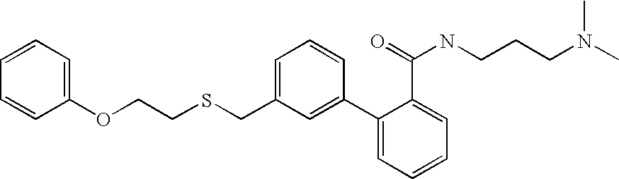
C1(OCCSCC2=CC=CC(C3=CC=CC=C3C(NCCCN(C)C)=O)=C2)=CC=CC=C1
